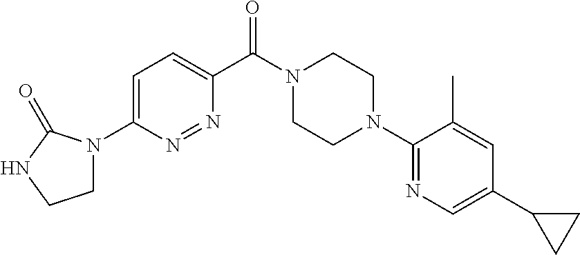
C1=C(N2CCNC2=O)N=NC(C(N2CCN(C3=NC=C(C4CC4)C=C3C)CC2)=O)=C1
